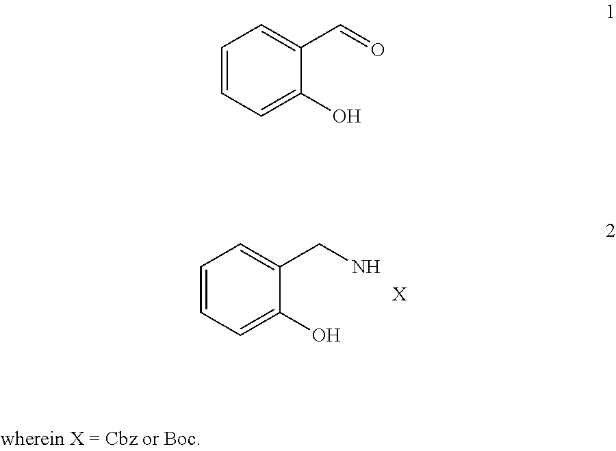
C1=CC=C(O)C(CN)=C1.[X].C1=CC=C(O)C(C=O)=C1
